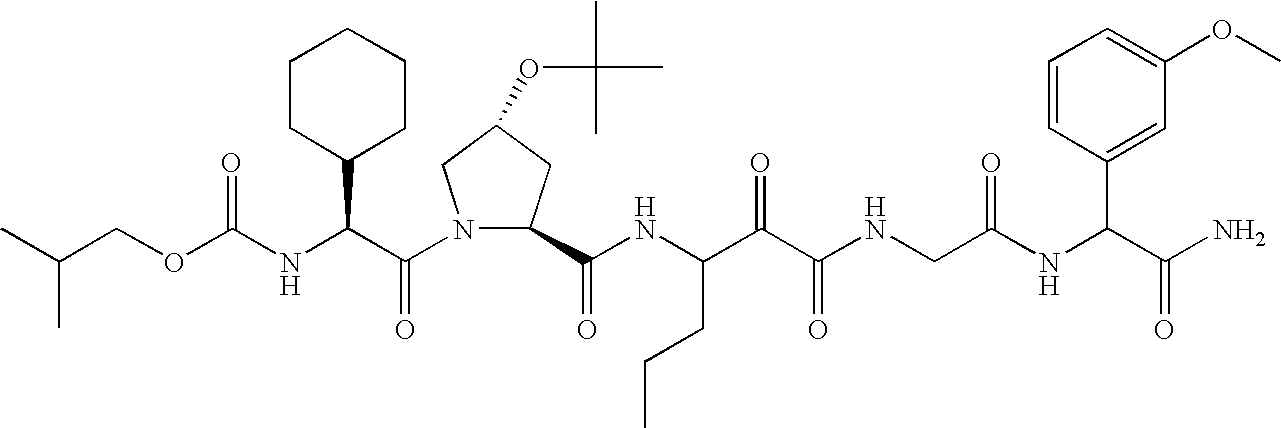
C(NC(C(N1C(C(NC(C(C(NCC(NC(C(N)=O)C2=CC(OC)=CC=C2)=O)=O)=O)CCC)=O)CC(OC(C)(C)C)C1)=O)C1CCCCC1)(=O)OCC(C)C
